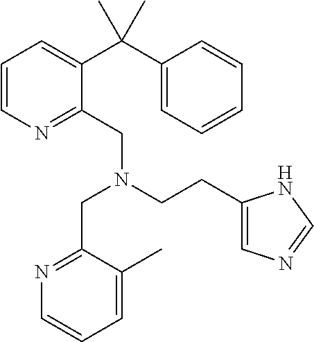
C1=CN=C(CN(CCC2=CN=CN2)CC2=NC=CC=C2C)C(C(C2=CC=CC=C2)(C)C)=C1
